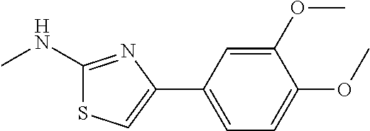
CNC1=NC(C2=CC=C(OC)C(OC)=C2)=CS1
